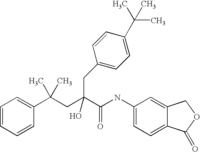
C1=CC=CC(C(CC(C(NC2=CC=C3C(=C2)COC3=O)=O)(O)CC2=CC=C(C(C)(C)C)C=C2)(C)C)=C1
